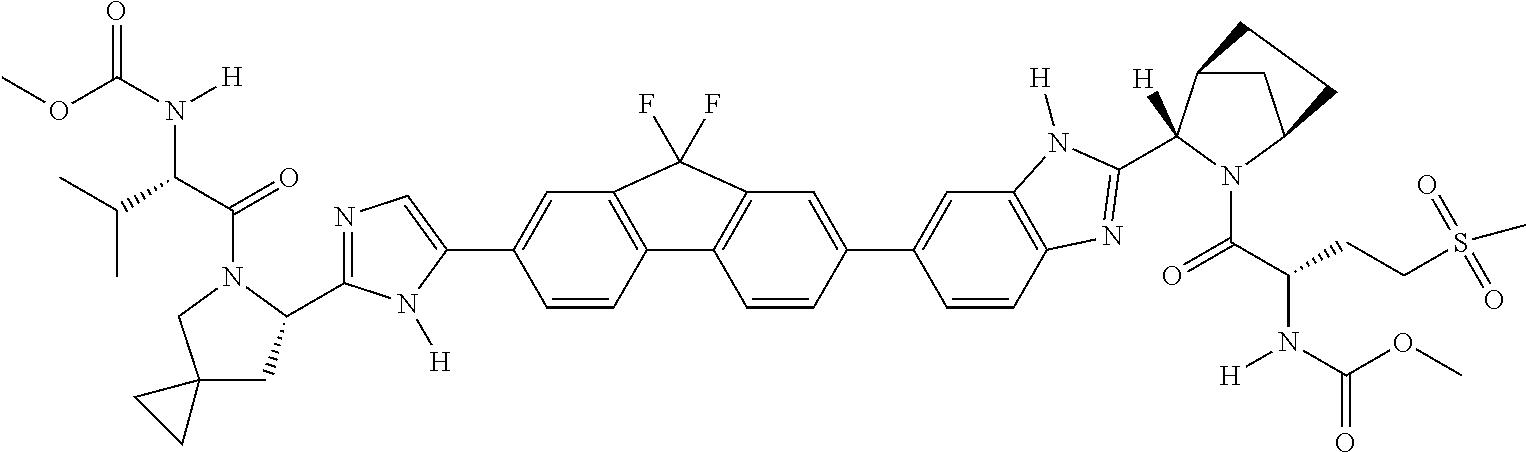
COC(=O)N(C(C(C)C)C(=O)N1C(C2=NC=C(C3=CC4=C(C=C3)C3=C(C=C(C5=CC6=C(C=C5)N=C(C5([H])C7CC(N5C(=O)C(N([H])C(=O)OC)CCS(C)(=O)=O)CC7)N6[H])C=C3)C4(F)F)N2[H])CC2(C1)CC2)[H]
